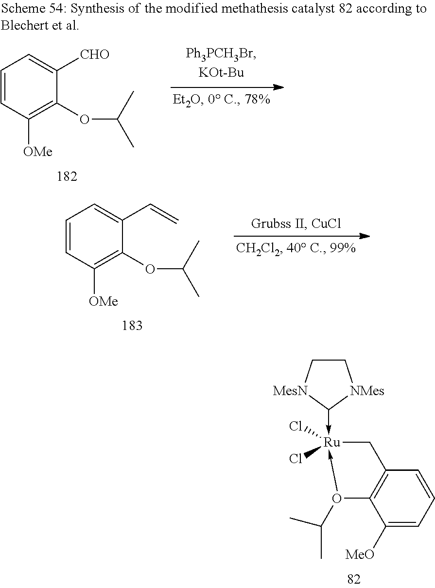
C1=CC([OMe])=C(OC(C)C)C([CHO])=C1.C1=CC([OMe])=C(OC(C)C)C(C=C)=C1.C1([MeO])=CC=CC2=C1O(C(C)C)->[Ru](-C1[NMes]CC[MesN]1)(Cl)(Cl)C2
